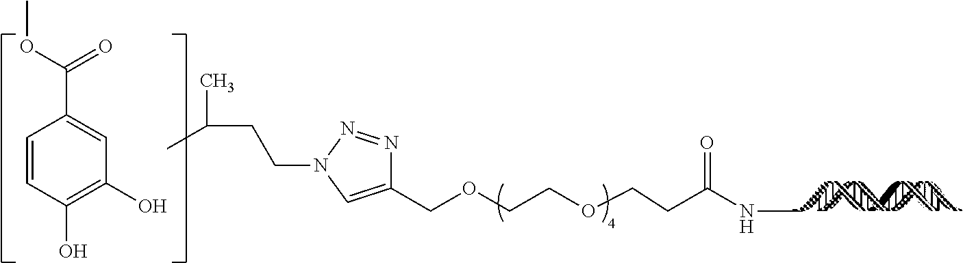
C1(COCCOCCC(NC)=O)=CN(CCC(C)C)N=N1.C1=CC(O)=C(O)C=C1C(OC)=O
